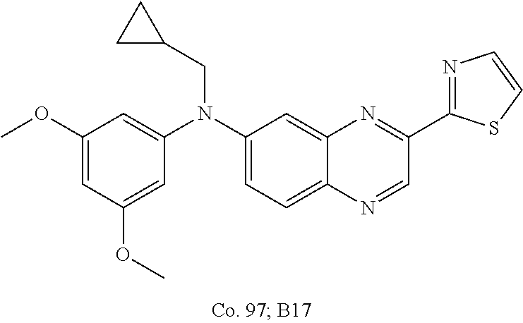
C1(OC)=CC(OC)=CC(N(C2=CC=C3C(=C2)N=C(C2=NC=CS2)C=N3)CC2CC2)=C1
